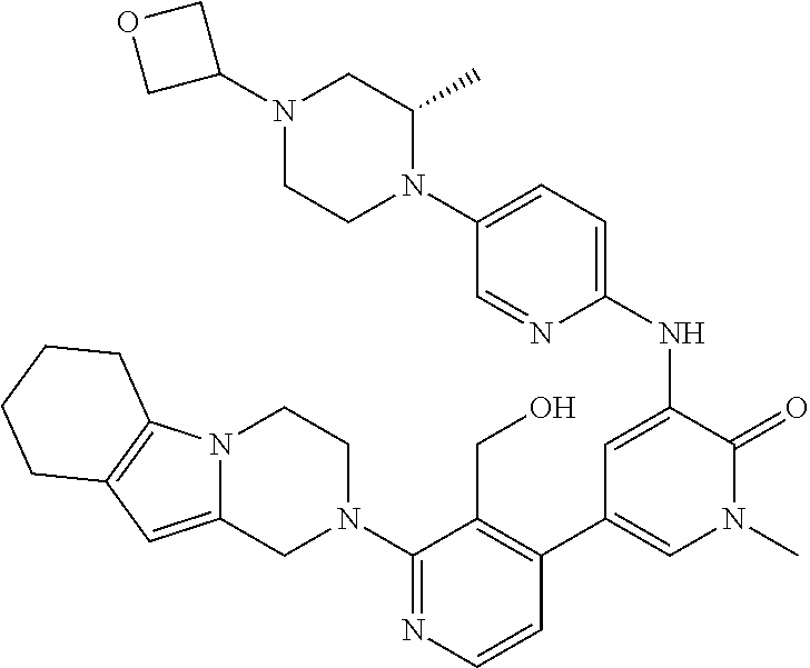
N12C(=CC3=C1CCCC3)CN(C1=NC=CC(C3=CN(C)C(=O)C(NC4=CC=C(N5C(C)CN(C6COC6)CC5)C=N4)=C3)=C1CO)CC2
